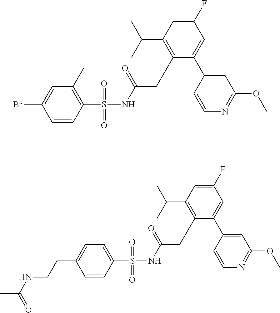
O(C)C1=NC=CC(C2=CC(F)=CC(C(C)C)=C2CC(NS(C2=C(C)C=C(Br)C=C2)(=O)=O)=O)=C1.O(C)C1=NC=CC(C2=CC(F)=CC(C(C)C)=C2CC(NS(C2=CC=C(CCNC(C)=O)C=C2)(=O)=O)=O)=C1
